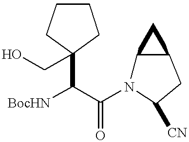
[BocHN]C(C(N1C2C(CC1[CN])C2)=O)C1(CO)CCCC1
